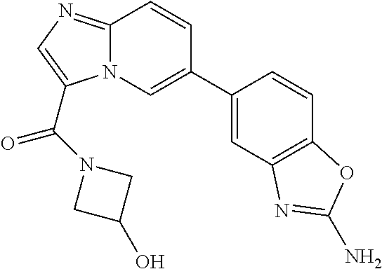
C1=C(C2=CN3C(=NC=C3C(=O)N3CC(O)C3)C=C2)C=CC2=C1N=C(N)O2
